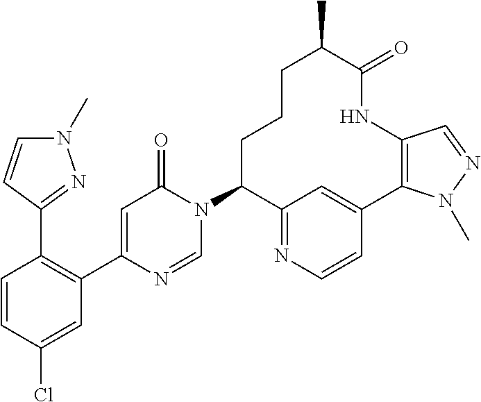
C1(C2=C(C3=CC(=O)N(C4C5=NC=CC(=C5)C5=C(NC(=O)C(C)CCC4)C=NN5C)C=N3)C=C(Cl)C=C2)=NN(C)C=C1
